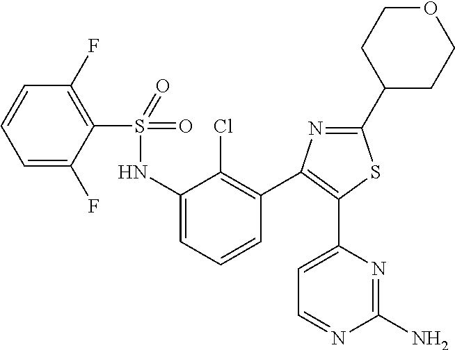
C1(S(NC2=CC=CC(C3=C(C4=CC=NC(N)=N4)SC(C4CCOCC4)=N3)=C2Cl)(=O)=O)=C(F)C=CC=C1F
